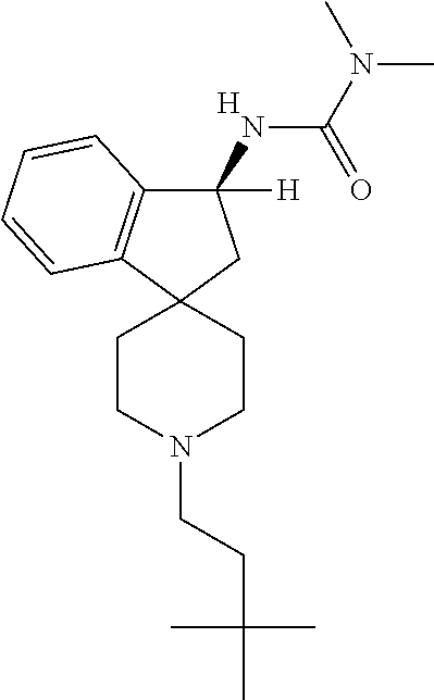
[H].C1(NC(=O)N(C)C)([H])C2=C(C3(C1)CCN(CCC(C)(C)C)CC3)C=CC=C2
